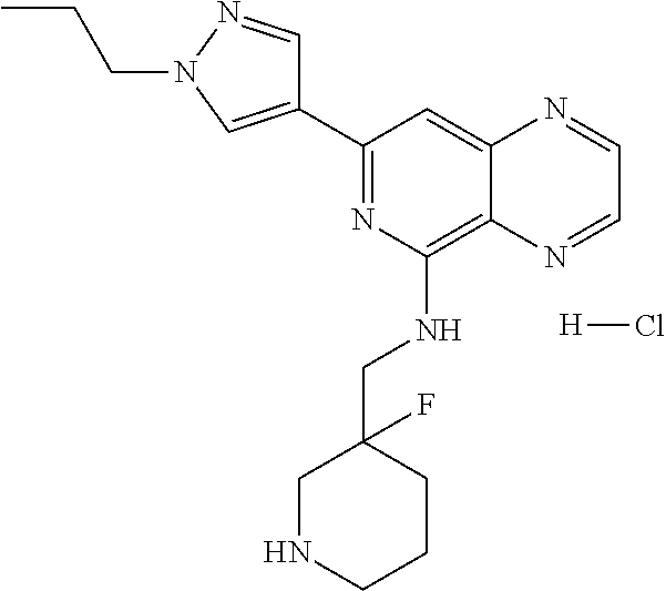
C1(C2=NC(NCC3(F)CNCCC3)=C3C(=C2)N=CC=N3)=CN(CCC)N=C1.[H]Cl
